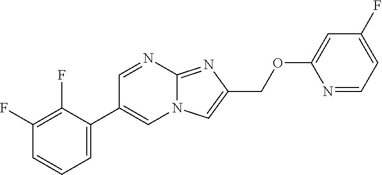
C1=C(C2=CN3C(=NC(COC4=CC(F)=CC=N4)=C3)N=C2)C(F)=C(F)C=C1
